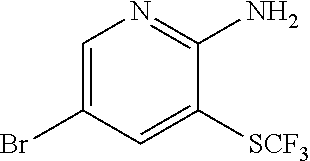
C1=C(Br)C=C([SCF3])C(N)=N1
